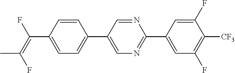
C1=CC(C(=C(F)C)F)=CC=C1C1=CN=C(C2=CC(F)=C([CF3])C(F)=C2)N=C1
